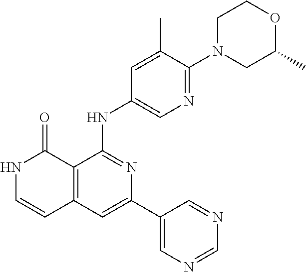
N1C=CC2=C(C1=O)C(NC1=CN=C(N3CC(C)OCC3)C(C)=C1)=NC(C1=CN=CN=C1)=C2
